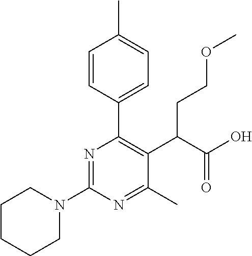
C1CCCN(C2=NC(C3=CC=C(C)C=C3)=C(C(C(O)=O)CCOC)C(C)=N2)C1
